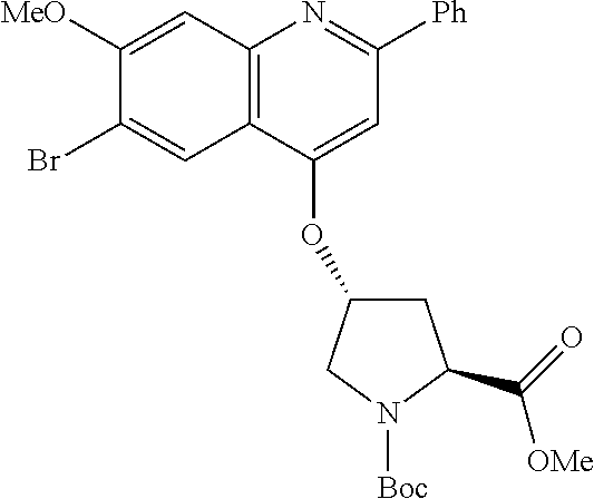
C12=C(C(OC3CC(C(=O)[OMe])N([Boc])C3)=CC([Ph])=N1)C=C(Br)C([MeO])=C2
